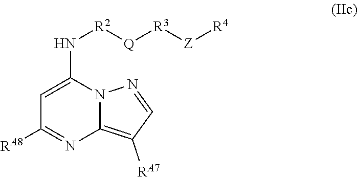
C1=C(N[R2][Q][R3][Z][R4])N2C(=C([RA7])C=N2)N=C1[RA8]
